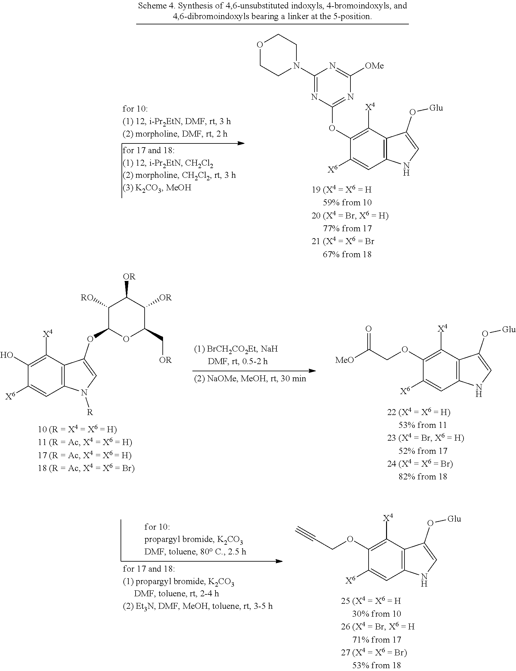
C1([X6])=CC2=C(C([X4])=C1O)C(OC1OC(C[OR])C([OR])C([OR])C1[RO])=CN2[R].C12=C(C([X4])=C(OCC([MeO])=O)C([X6])=C1)C(O[Glu])=CN2.C12=C(C([X4])=C(OC3=NC([OMe])=NC(N4CCOCC4)=N3)C([X6])=C1)C(O[Glu])=CN2.C12=C(C([X4])=C(OCC#C)C([X6])=C1)C(O[Glu])=CN2
